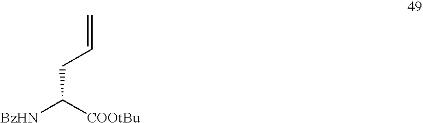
[BzHN]C([COOtBu])CC=C
